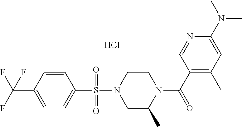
C1=CC(C(F)(F)F)=CC=C1S(N1CC(C)N(C(C2=C(C)C=C(N(C)C)N=C2)=O)CC1)(=O)=O.Cl
